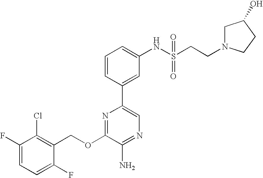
C1(OCC2=C(Cl)C(F)=CC=C2F)=NC(C2=CC(NS(CCN3CC(O)CC3)(=O)=O)=CC=C2)=CN=C1N
